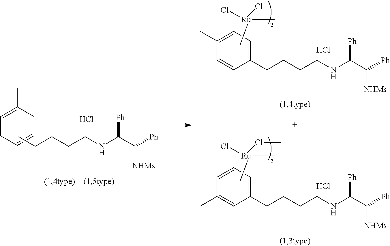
C1=C(C)CC=CC1.CCCCCNC(C([Ph])[NHMs])[Ph].Cl.C1(C)=CC=C(CCCCNC(C([Ph])[NHMs])[Ph])C=C1.C[Ru](C)(ClC)Cl.Cl.C1=CC=C(CCCCNC(C([Ph])[NHMs])[Ph])C=C1C.C[Ru](C)(ClC)Cl.Cl
